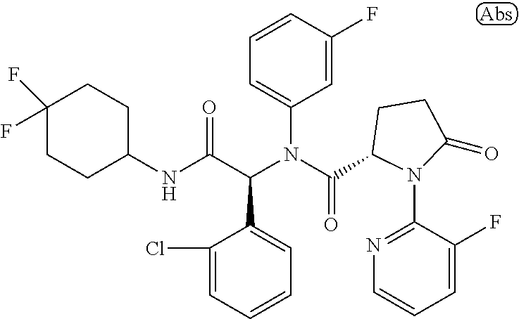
C1=CC=C(Cl)C(C(C(NC2CCC(F)(F)CC2)=O)N(C(=O)C2N(C3=NC=CC=C3F)C(=O)CC2)C2=CC=CC(F)=C2)=C1
